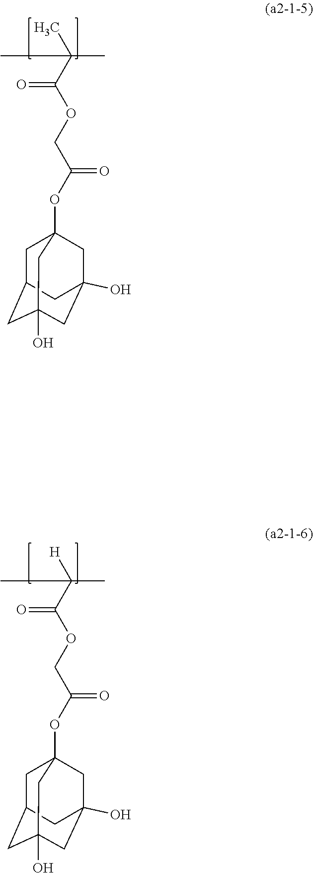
CC(C(OCC(OC12CC3CC(O)(CC(O)(C1)C3)C2)=O)=O)(C)C.CC(C(OCC(OC12CC3CC(O)(CC(O)(C1)C3)C2)=O)=O)([H])C
